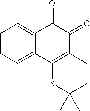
C1=CC=C2C(=C1)C(=O)C(=O)C1=C2SC(C)(C)CC1
